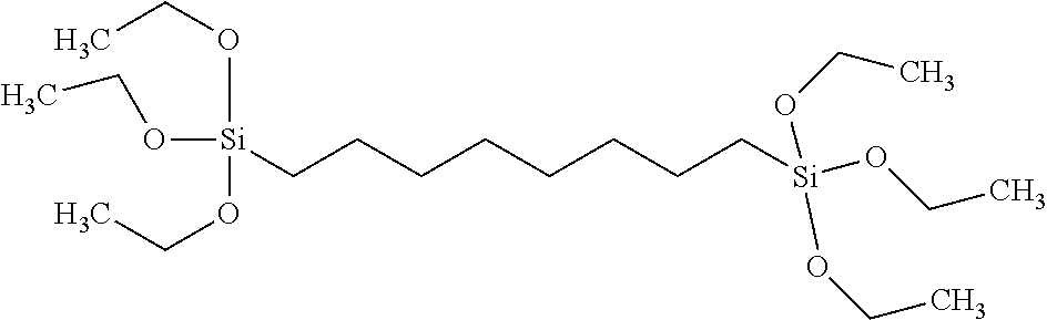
C(CCCCCCC[Si](OCC)(OCC)OCC)[Si](OCC)(OCC)OCC
